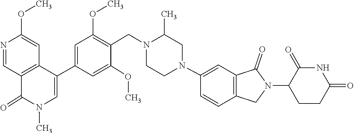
N1(C)C(=O)C2=C(C(C3=CC(OC)=C(CN4CCN(C5=CC6=C(C=C5)CN(C5CCC(=O)NC5=O)C6=O)CC4C)C(OC)=C3)=C1)C=C(OC)N=C2
